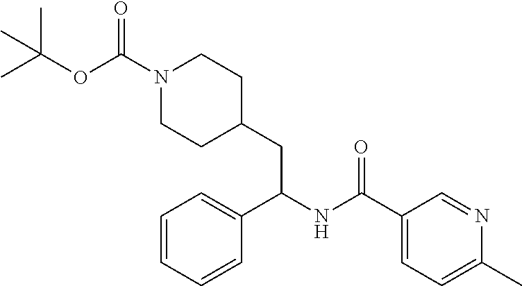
N1(C(OC(C)(C)C)=O)CCC(CC(C2=CC=CC=C2)NC(C2=CC=C(C)N=C2)=O)CC1
